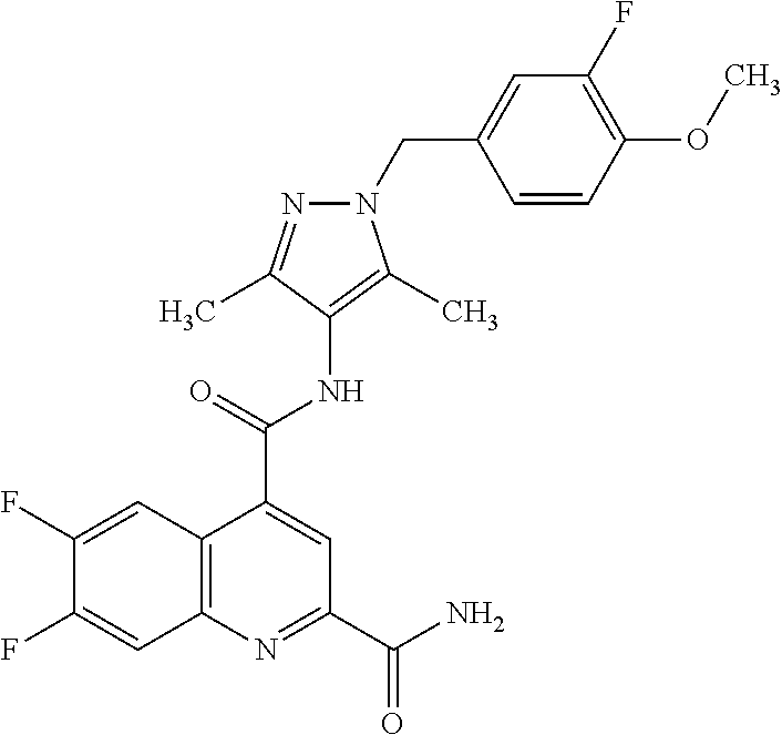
C12=C(N=C(C(=O)N)C=C1C(=O)NC1=C(C)N(CC3=CC(F)=C(OC)C=C3)N=C1C)C=C(F)C(F)=C2
